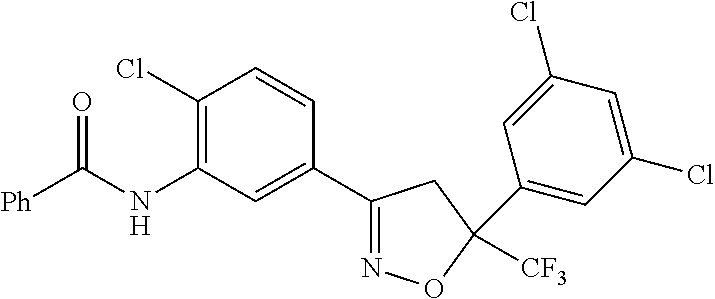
C1(NC([Ph])=O)=C(Cl)C=CC(C2=NOC([CF3])(C3=CC(Cl)=CC(Cl)=C3)C2)=C1
